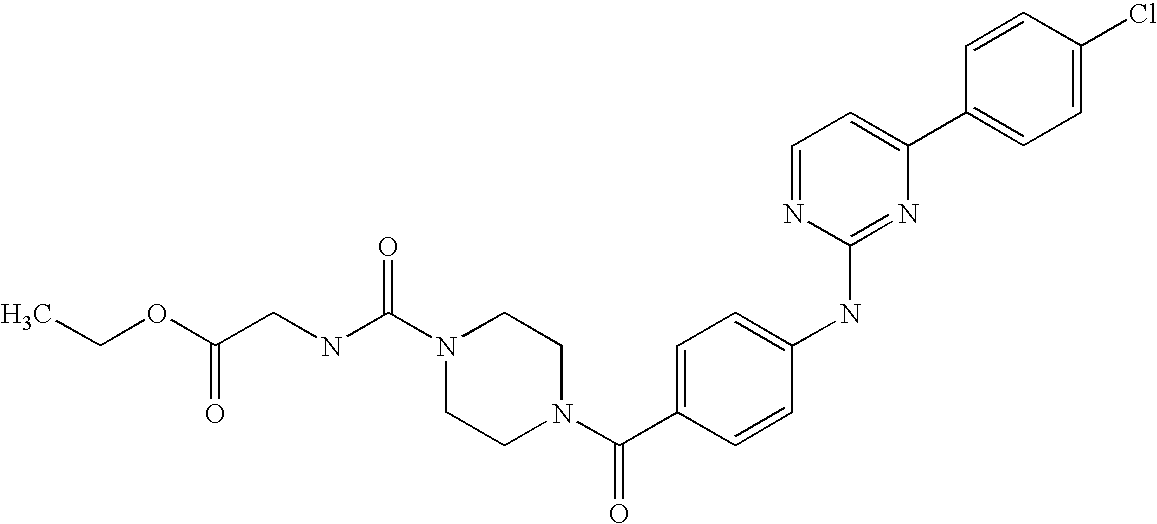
C(N1CCN(C(C2=CC=C(NC3=NC(C4=CC=C(Cl)C=C4)=CC=N3)C=C2)=O)CC1)(NCC(OCC)=O)=O
